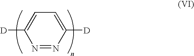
[D]C1=CC=C([D])N=N1
